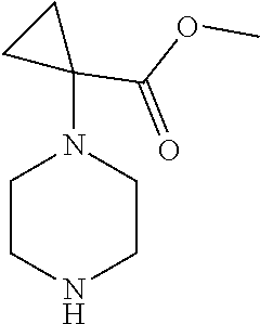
C1CNCCN1C1(C(OC)=O)CC1
